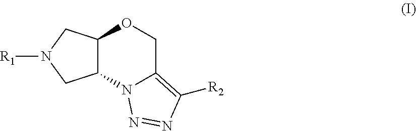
C12C(CN([R1])C1)OCC1=C([R2])N=NN21
